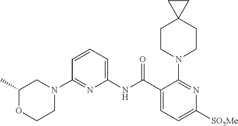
C1(NC(C2=CC=C([SO2Me])N=C2N2CCC3(CC2)CC3)=O)=CC=CC(N2CC(C)OCC2)=N1
